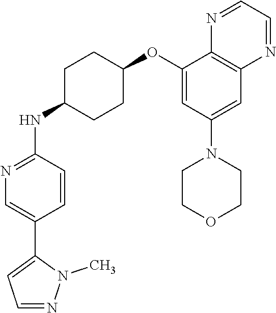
C1(OC2CCC(NC3=NC=C(C4=CC=NN4C)C=C3)CC2)=CC(N2CCOCC2)=CC2=C1N=CC=N2
